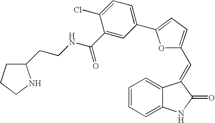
C1=CC=C2C(=C1)C(=CC1=CC=C(C3=CC=C(Cl)C(C(NCCC4CCCN4)=O)=C3)O1)C(=O)N2
